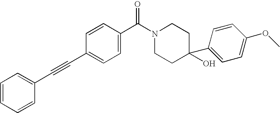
C1=CC=CC(C#CC2=CC=C(C(N3CCC(O)(C4=CC=C(OC)C=C4)CC3)=O)C=C2)=C1
